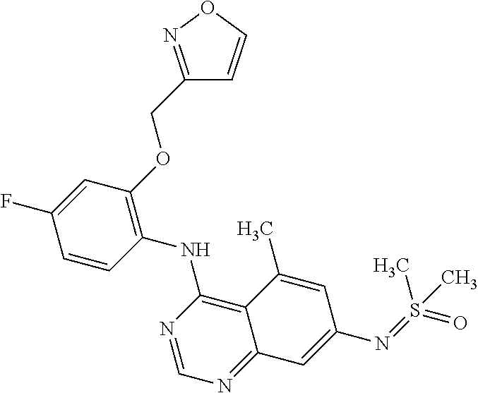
C1=CC(NC2=C3C(=NC=N2)C=C(N=S(=O)(C)C)C=C3C)=C(OCC2=NOC=C2)C=C1F
